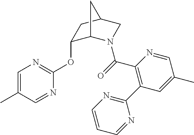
C1=C(C)C=NC(OC2C3N(C(=O)C4=C(C5=NC=CC=N5)C=C(C)C=N4)CC(C2)C3)=N1
